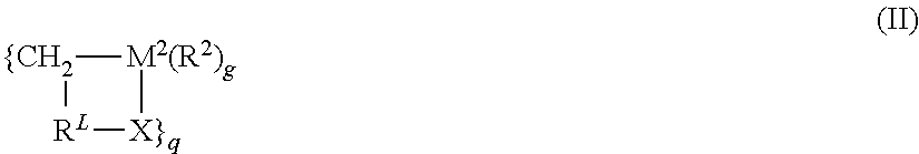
[RL]1[{CH2][M2(R2)g][X}q]1
